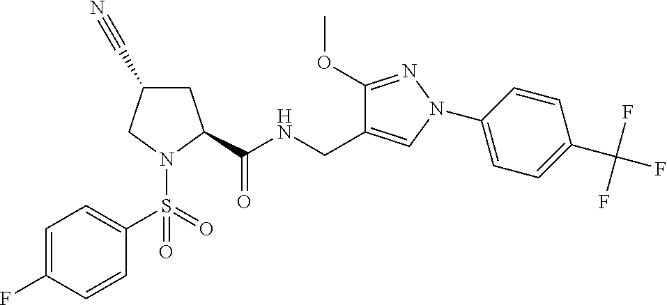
C(NCC1=CN(C2=CC=C(C(F)(F)F)C=C2)N=C1OC)(=O)C1CC(C#N)CN1S(C1=CC=C(F)C=C1)(=O)=O
